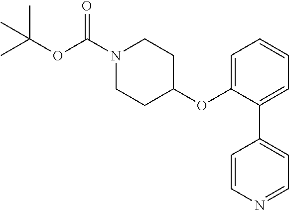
CC(OC(N1CCC(OC2=CC=CC=C2C2=CC=NC=C2)CC1)=O)(C)C
